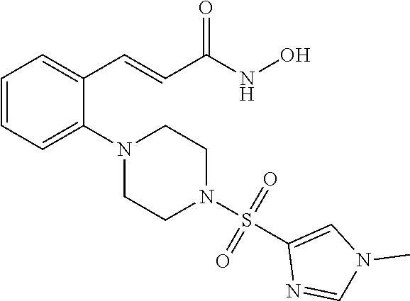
C1=CC=C(N2CCN(S(=O)(=O)C3=CN(C)C=N3)CC2)C(C=CC(NO)=O)=C1
